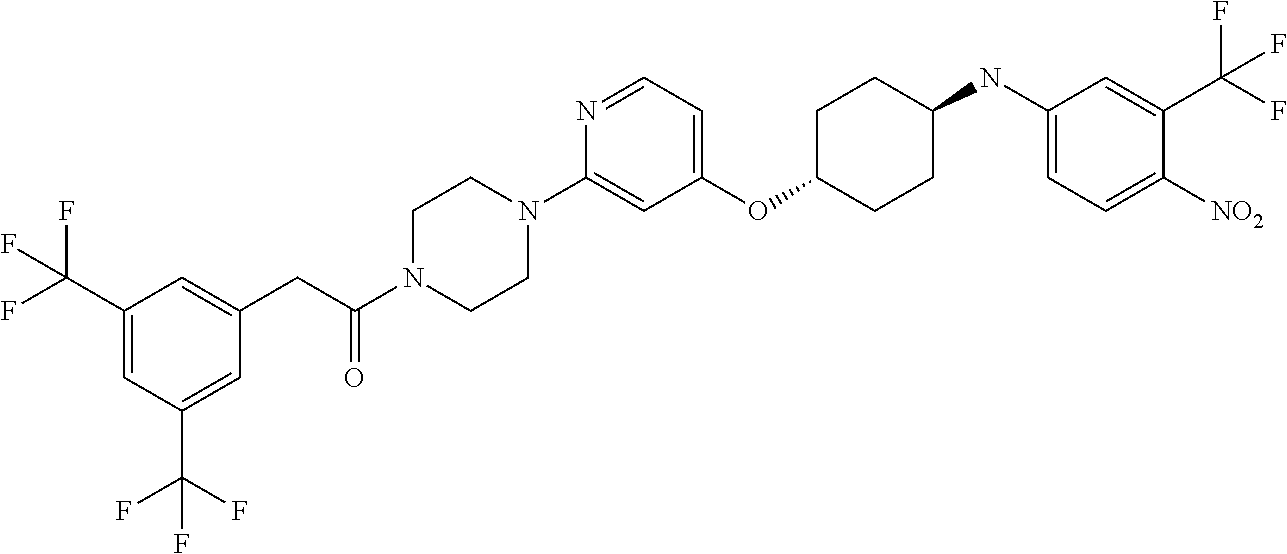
C1(OC2CCC(NC3=CC=C([NO2])C(C(F)(F)F)=C3)CC2)=CC=NC(N2CCN(C(CC3=CC(C(F)(F)F)=CC(C(F)(F)F)=C3)=O)CC2)=C1
